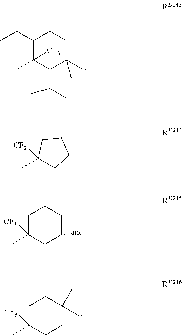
CC(C(C(C)C)C(C)C)(C(C(C)C)C(C)C)[CF3].CC1([CF3])CCCC1.CC1([CF3])CCC(C)(C)CC1.CC1([CF3])CCCCC1
